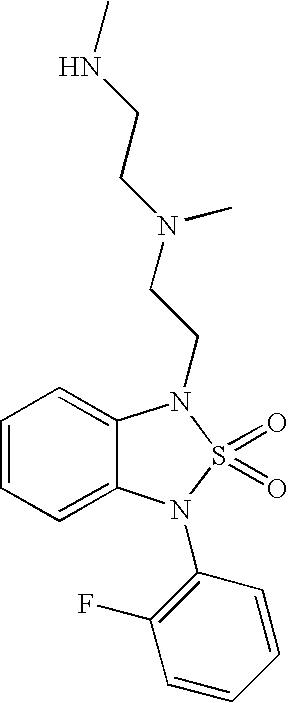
C1=CC=C2C(=C1)N(CCN(CCNC)C)S(=O)(=O)N2C1=C(F)C=CC=C1
